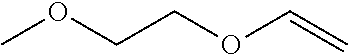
COCCOC=C
